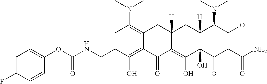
C1=C(CNC(OC2=CC=C(F)C=C2)=O)C(O)=C2C(=C1N(C)C)CC1([H])C(=C(O)C3(O)C([H])(C1)C(N(C)C)C(O)=C(C(N)=O)C3=O)C2=O
